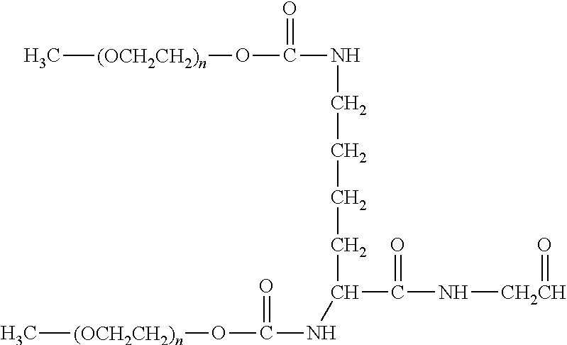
C[(OCH2CH2)n]OC(=O)NCCCCC(C(=O)N[CH2CH]=O)NC(O[(OCH2CH2)n]C)=O
